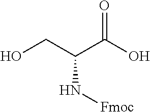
OCC(C(O)=O)N[Fmoc]
